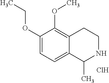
C1(OCC)=CC=C2C(=C1OC)CCNC2C.Cl
